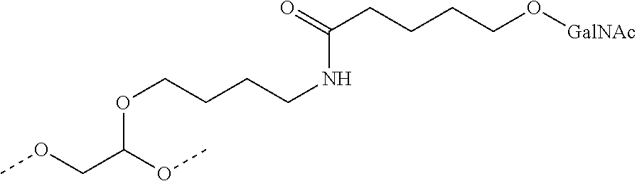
C(NC(CCCCO[GalNAc])=O)CCCOC(COC)OC
